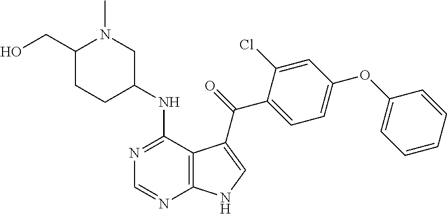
N1=C(NC2CN(C)C(CO)CC2)C2=C(N=C1)NC=C2C(=O)C1=CC=C(OC2=CC=CC=C2)C=C1Cl
